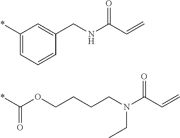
C1=CC(CNC(C=C)=O)=CC(*)=C1.C(OC(*)=O)CCCN(C(C=C)=O)CC
